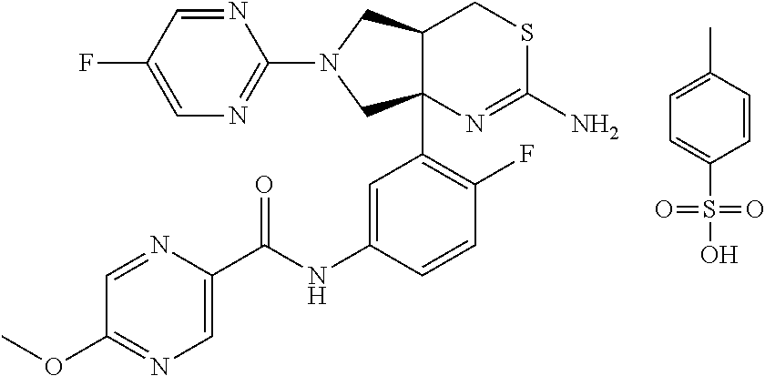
C1=C(NC(C2=CN=C(OC)C=N2)=O)C=CC(F)=C1C12C(CSC(N)=N1)CN(C1=NC=C(F)C=N1)C2.C1=C(C)C=CC(S(=O)(=O)O)=C1
